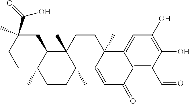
C1C2(C)C(CC(C(O)=O)(C)C1)C1(C)C(C)(CC2)C2=CC(=O)C3=C(C=O)C(O)=C(O)C=C3C2(C)CC1
